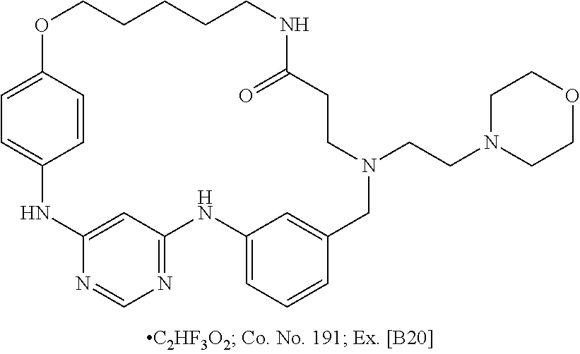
N1C2=CC(=NC=N2)NC2=CC=CC(=C2)CN(CCN2CCOCC2)CCC(=O)NCCCCCOC2=CC=C1C=C2
